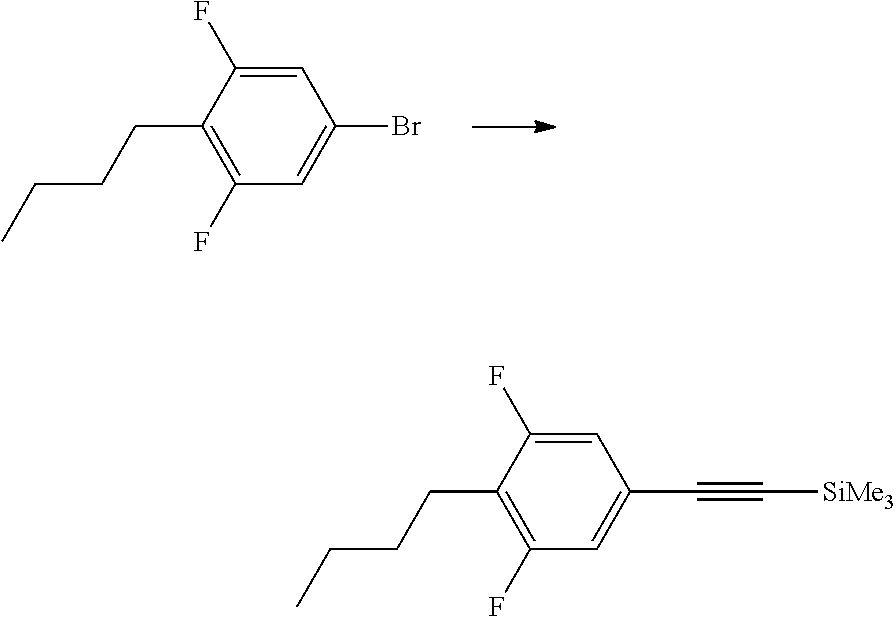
C1(CCCC)=C(F)C=C(Br)C=C1F.C1(CCCC)=C(F)C=C(C#C[SiMe3])C=C1F
